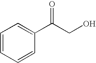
C1=CC=CC(C(CO)=O)=C1
